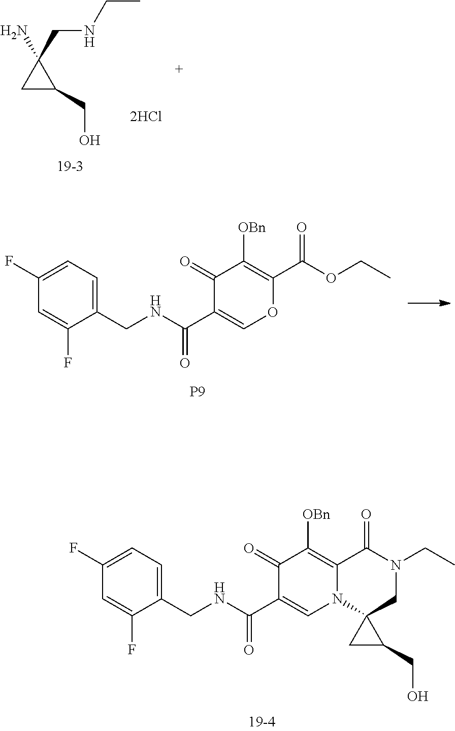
C1C(CO)C1(N)CNCC.C1(F)=CC=C(CNC(C2=COC(C(=O)OCC)=C([OBn])C2=O)=O)C(F)=C1.[P9].C1(F)=CC=C(CNC(C2=CN3C(=C([OBn])C2=O)C(=O)N(CC)CC32CC2CO)=O)C(F)=C1
